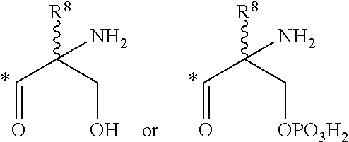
C(C=O)(CO)([R8])N.C(C=O)(C[OPO3H2])([R8])N
